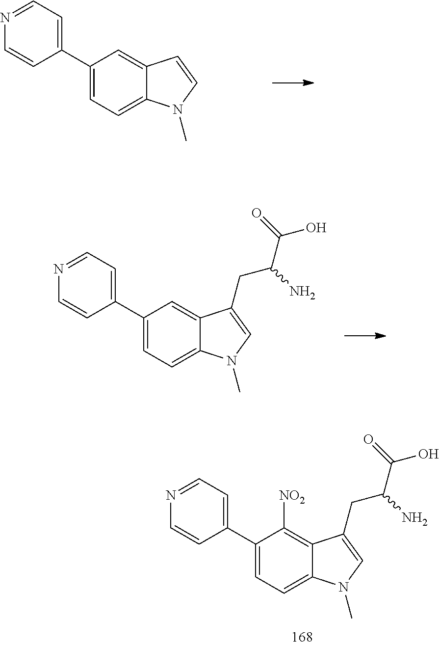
C1(C2=CC=NC=C2)=CC=C2C(=C1)C=CN2C.C1(C2=CC=NC=C2)=CC=C2C(=C1)C(CC(C(=O)O)N)=CN2C.C1(C2=CC=NC=C2)=CC=C2C(=C1[NO2])C(CC(C(=O)O)N)=CN2C
